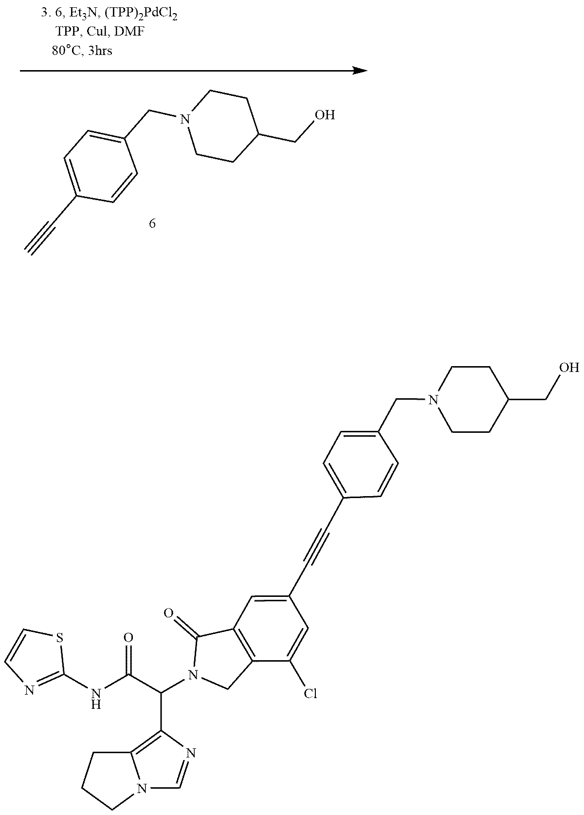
C#CC1=CC=C(CN2CCC(CO)CC2)C=C1.N(C(C(N1CC2=C(C1=O)C=C(C#CC1=CC=C(CN3CCC(CO)CC3)C=C1)C=C2Cl)C1=C2N(C=N1)CCC2)=O)C1=NC=CS1
